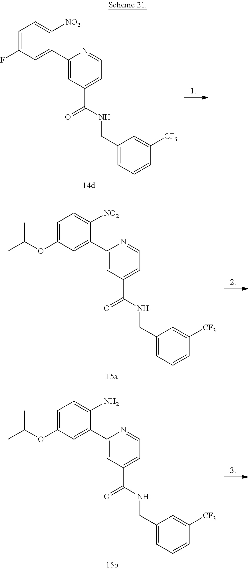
C1=C(F)C=C(C2=CC(C(=O)NCC3=CC=CC([CF3])=C3)=CC=N2)C([NO2])=C1.C1=C(OC(C)C)C=C(C2=CC(C(=O)NCC3=CC=CC([CF3])=C3)=CC=N2)C([NO2])=C1.C1=C(OC(C)C)C=C(C2=CC(C(=O)NCC3=CC=CC([CF3])=C3)=CC=N2)C(N)=C1
